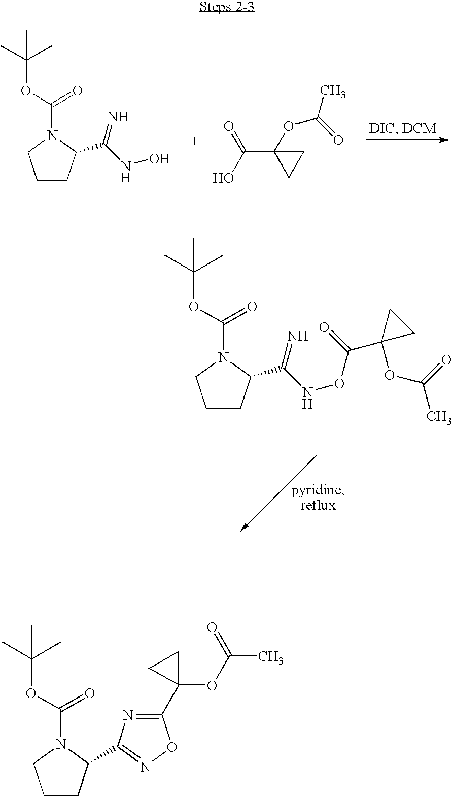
C1CC(C(=N)NO)N(C(=O)OC(C)(C)C)C1.OC(C1(OC(C)=O)CC1)=O.C1CC(C(=N)NOC(=O)C2(OC(C)=O)CC2)N(C(=O)OC(C)(C)C)C1.C1CC(C2=NOC(C3(OC(C)=O)CC3)=N2)N(C(=O)OC(C)(C)C)C1
